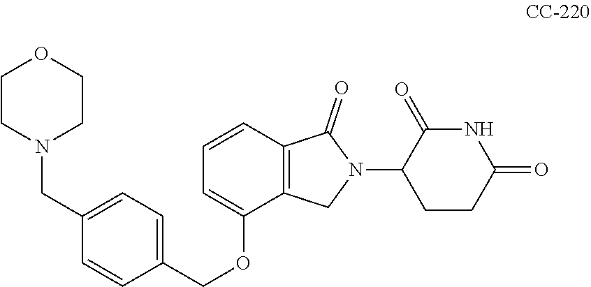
C1(CN2CCOCC2)=CC=C(COC2=CC=CC3=C2CN(C2CCC(=O)NC2=O)C3=O)C=C1
